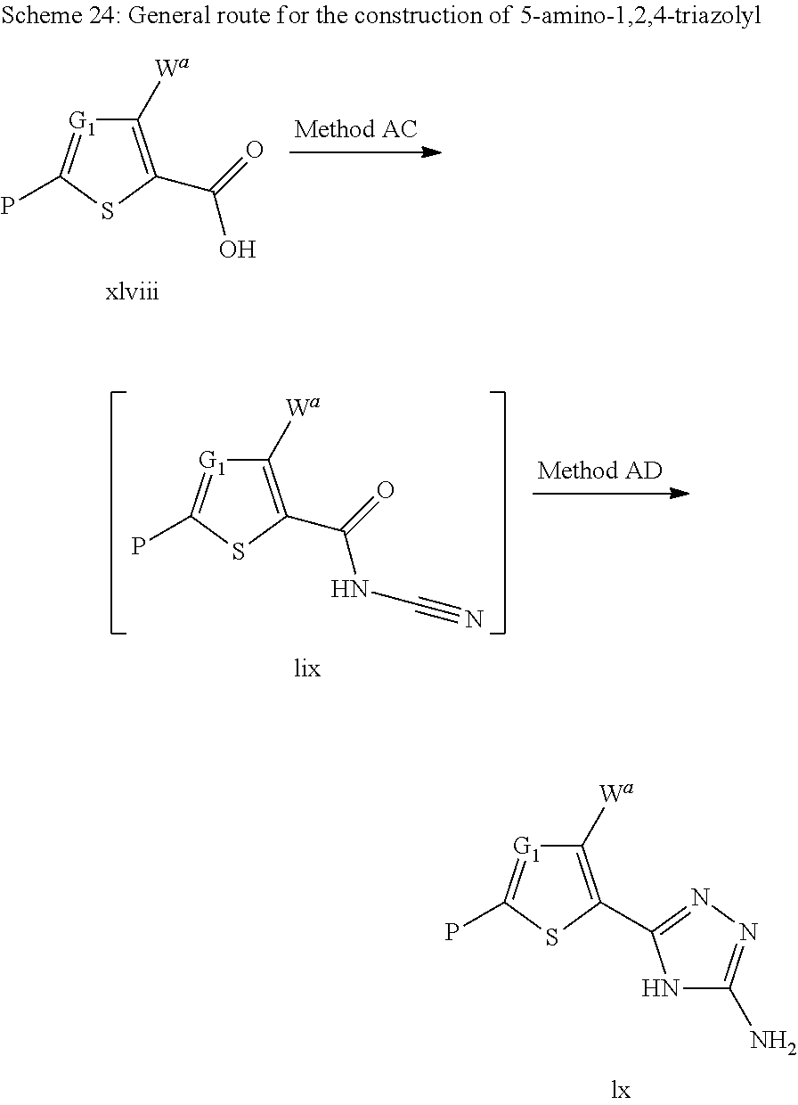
C1([Wa])=C(C(=O)NC#N)SC(P)=[G1]1.C1([Wa])=C(C2=NN=C(N)N2)SC(P)=[G1]1.C1([Wa])=C(C(=O)O)SC(P)=[G1]1
